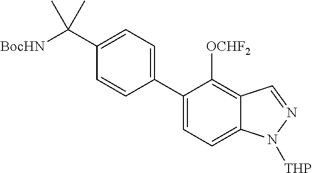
C1(C2=CC=C3C(=C2[OCHF2])C=NN3[THP])=CC=C(C([BocHN])(C)C)C=C1
